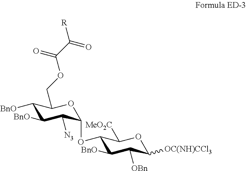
C1([BnO])C([BnO])C([N3])C(OC2C([BnO])C([OBn])C([OC(NH)CCl3])OC2[MeO2C])OC1COC(=O)C([R])=O
